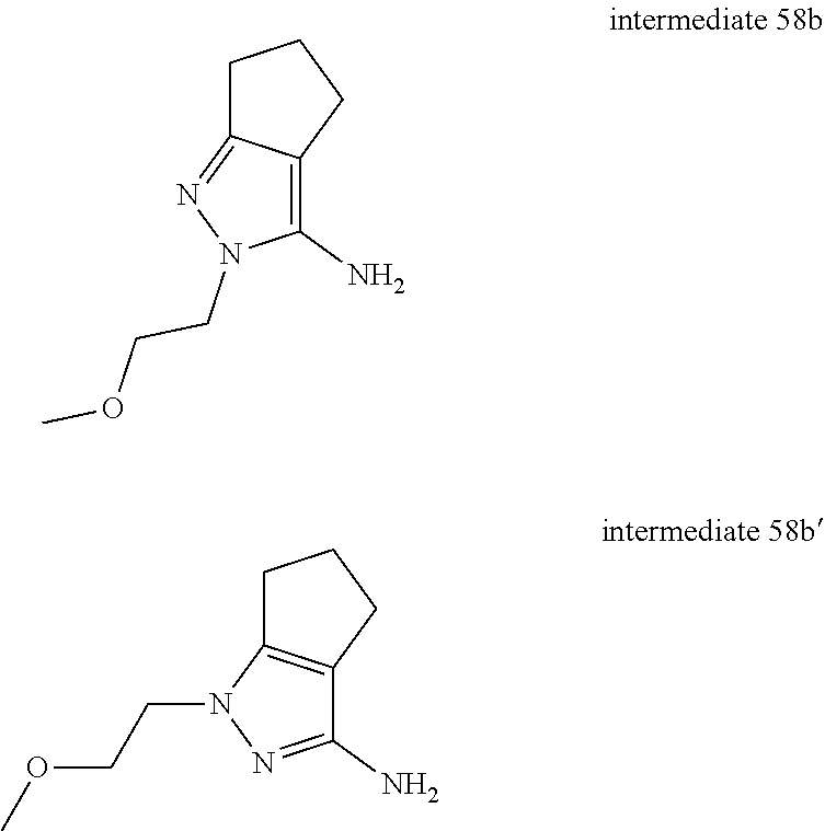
C1C2=NN(CCOC)C(N)=C2CC1.C1C2=C(CC1)C(N)=NN2CCOC
